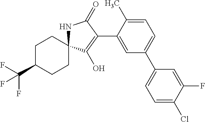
C1C(C(F)(F)F)CCC2(C1)NC(=O)C(C1=CC(C3=CC=C(Cl)C(F)=C3)=CC=C1C)=C2O
